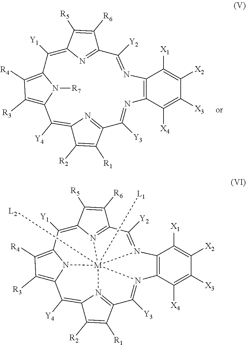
N1=C([Y2])C2=NC(=C([Y1])C3=C([R4])C([R3])=C(N3[R7])C([Y4])=C3C([R2])=C([R1])C(=N3)C([Y3])=NC3=C1C([X1])=C([X2])C([X3])=C3[X4])C([R5])=C2[R6].N12=C([Y2])C3=N4C(=C([Y1])C5=C([R4])C([R3])=C6N5[M]145([L2])([L1])N1=C(C([R1])=C([R2])C1=C6[Y4])C([Y3])=N5C1=C2C([X1])=C([X2])C([X3])=C1[X4])C([R5])=C3[R6]
